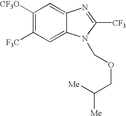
C1([CF3O])=C([F3C])C=C2C(=C1)N=C([CF3])N2COCC([Me])[Me]
